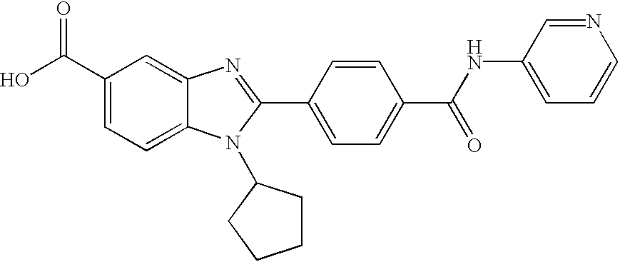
C1(C(O)=O)=CC=C2C(=C1)N=C(C1=CC=C(C(NC3=CC=CN=C3)=O)C=C1)N2C1CCCC1
